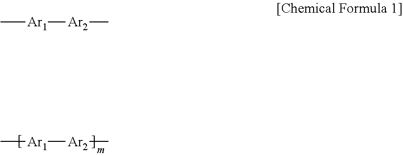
C[Ar1][Ar2]C.C[Ar1][Ar2]C
